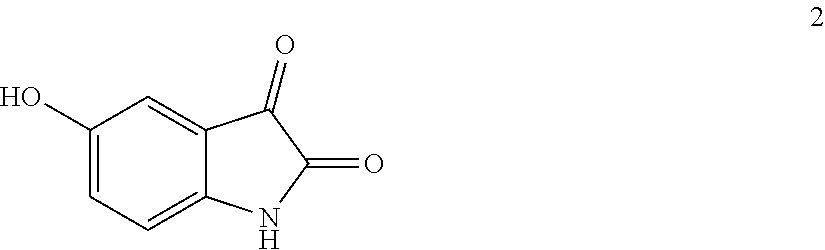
C1(O)=CC=C2C(=C1)C(=O)C(=O)N2
